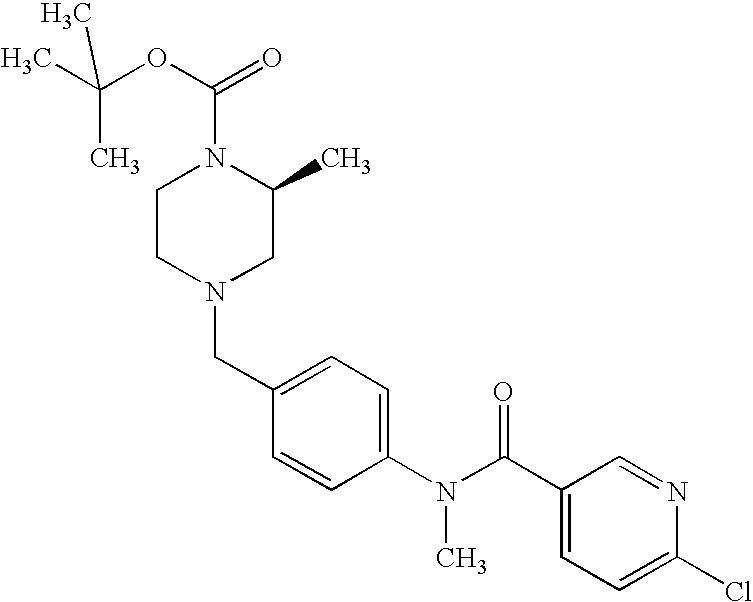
C1(CN2CC(C)N(C(OC(C)(C)C)=O)CC2)=CC=C(N(C(C2=CC=C(Cl)N=C2)=O)C)C=C1
